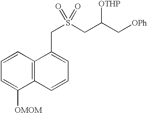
C12=C(C=CC=C1[OMOM])C(CS(CC(C[OPh])[OTHP])(=O)=O)=CC=C2
